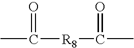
CC([R8]C(=O)C)=O
